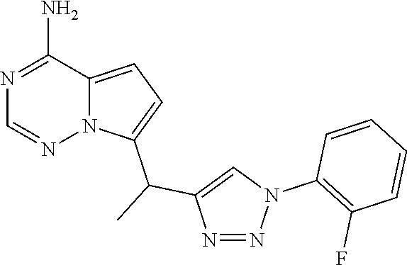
N1=C(N)C2=CC=C(C(C)C3=CN(C4=C(F)C=CC=C4)N=N3)N2N=C1
